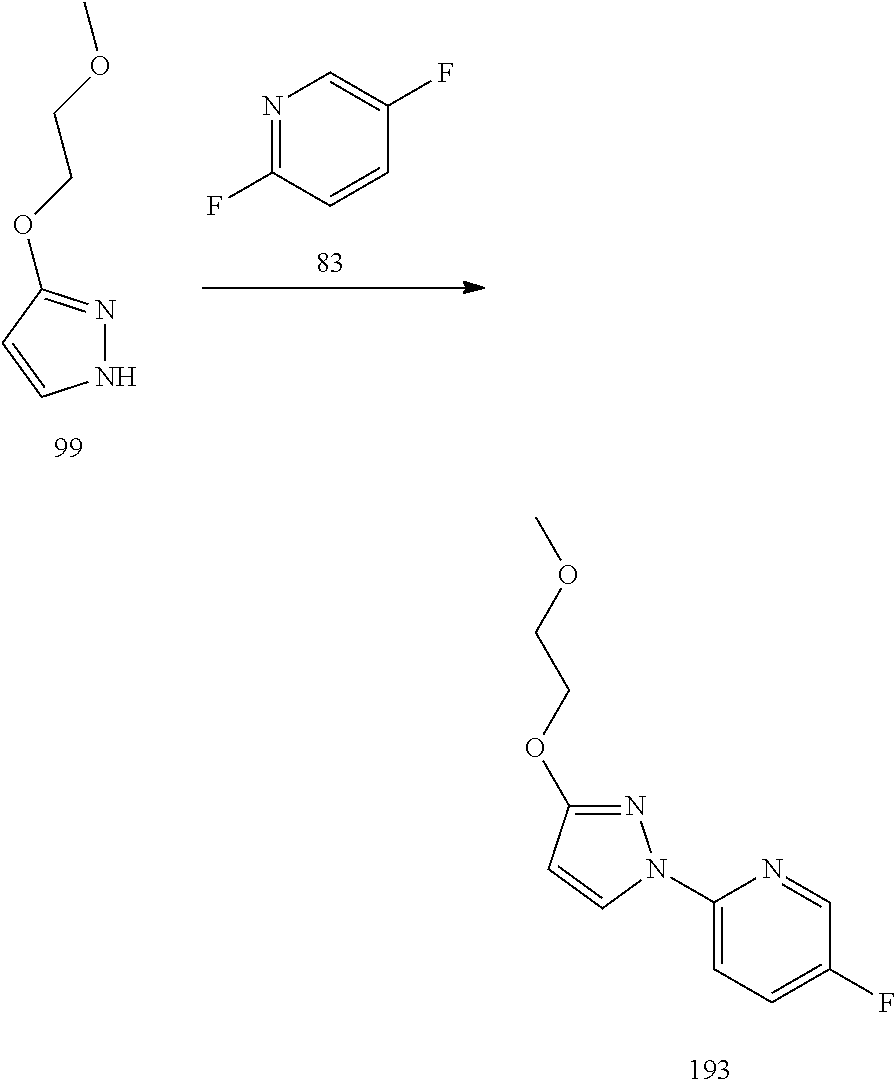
N1=C(OCCOC)C=CN1.N1=C(F)C=CC(F)=C1.N1=C(OCCOC)C=CN1C1=CC=C(F)C=N1
